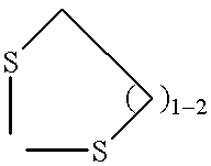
C(SC)CSC
